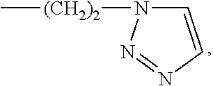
C1=CN=NN1[(CH2)2]C
